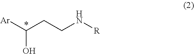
[Ar]C(CCN[R])O
